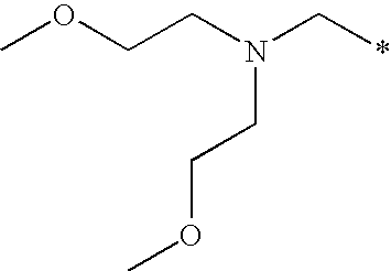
COCCN(C*)CCOC
